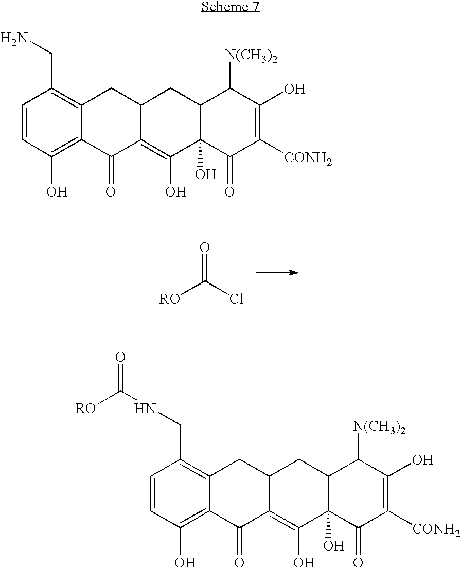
C1=CC(O)=C2C(=C1CN)CC1C(=C(O)C3(O)C(C1)C([N(CH3)2])C(O)=C([CONH2])C3=O)C2=O.[RO]C(Cl)=O.C1=CC(O)=C2C(=C1CNC([RO])=O)CC1C(=C(O)C3(O)C(C1)C([N(CH3)2])C(O)=C([CONH2])C3=O)C2=O
